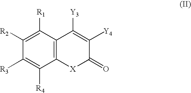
C12=C(C([R1])=C([R2])C([R3])=C1[R4])C([Y3])=C([Y4])C(=O)[X]2
